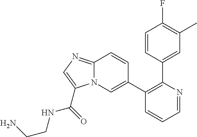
C1=NC(C2=CC(C)=C(F)C=C2)=C(C2=CN3C(=NC=C3C(=O)NCCN)C=C2)C=C1
